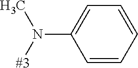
C1(N([#3])C)=CC=CC=C1
